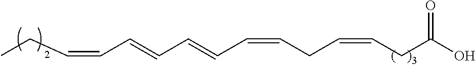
O=C(O)CC=CCC=CC=CC=CC=CCC
